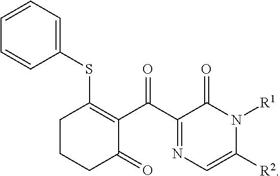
C1(C(C2=C(SC3=CC=CC=C3)CCCC2=O)=O)=NC=C([R2])N([R1])C1=O
